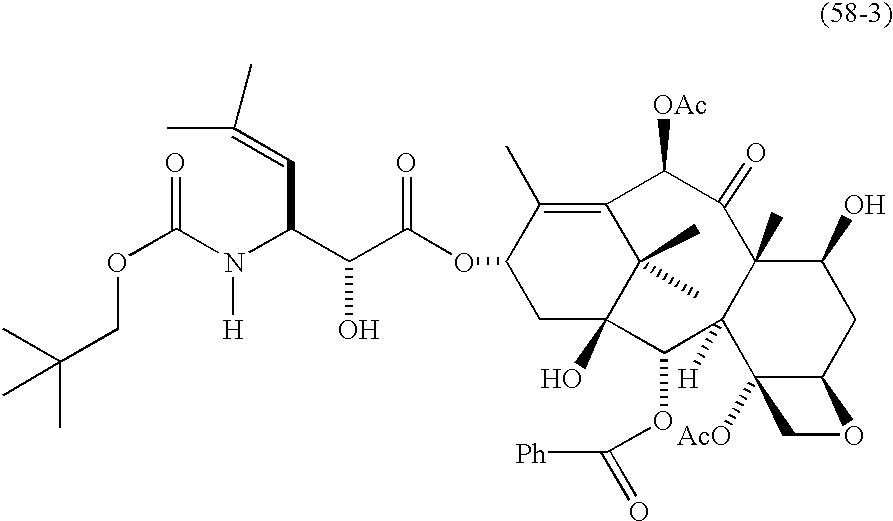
O=C(N(C(C=C(C)C)C(C(OC1CC2(O)C(C)(C)C(=C1C)C([OAc])C(=O)C1(C)C([H])(C2OC([Ph])=O)C2([AcO])C(CC1O)OC2)=O)O)[H])OCC(C)(C)C
